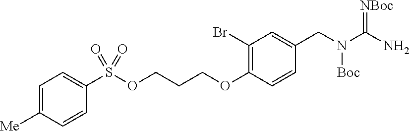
N(CC1=CC(Br)=C(OCCCOS(C2=CC=C([Me])C=C2)(=O)=O)C=C1)(C(N)=[NBoc])[Boc]
